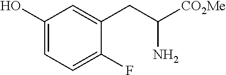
C1(O)=CC=C(F)C(CC([CO2Me])N)=C1
